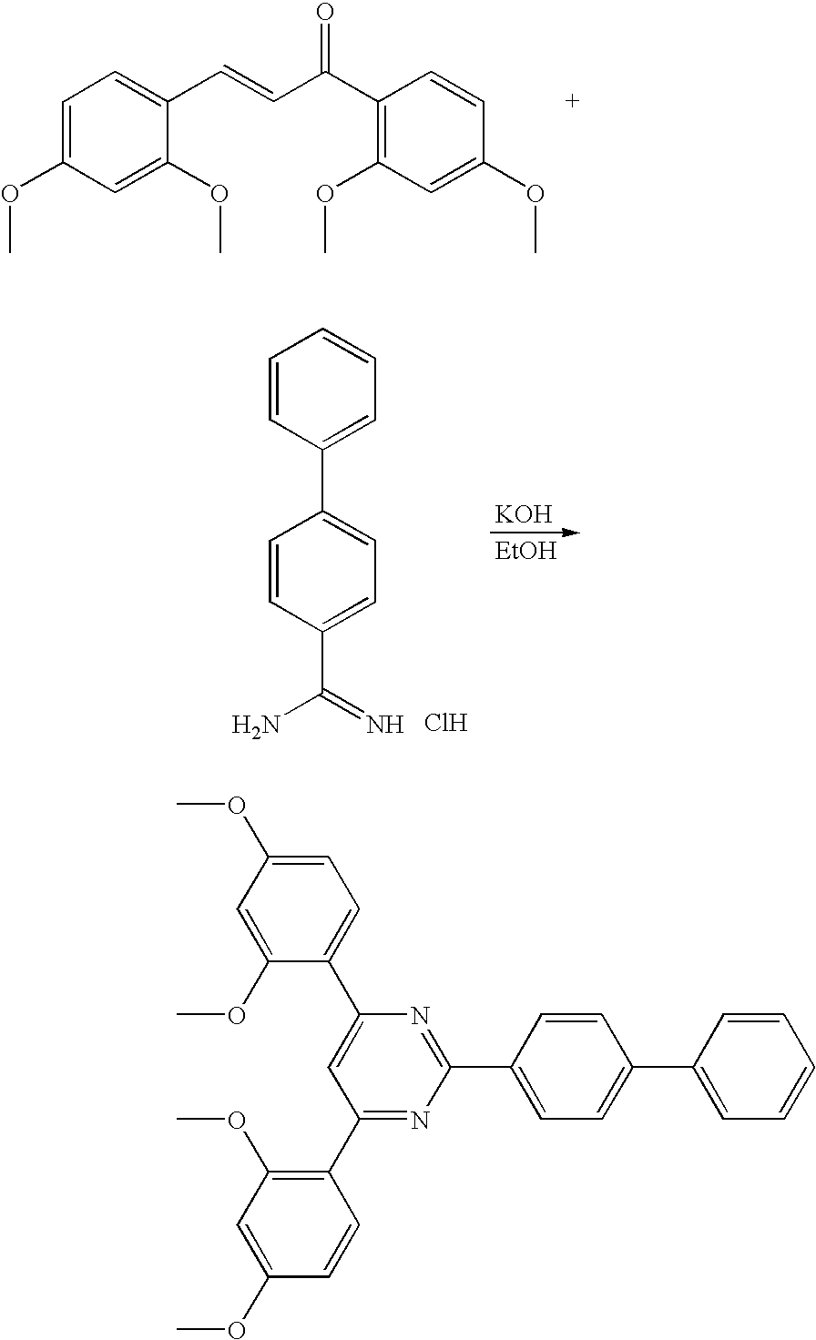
C1=C(OC)C=C(OC)C(C=CC(C2=C(OC)C=C(OC)C=C2)=O)=C1.Cl.C1(C2=CC=CC=C2)=CC=C(C(=N)N)C=C1.[KOH].[EtOH].C1=C(C2=CC=C(C3=NC(C4=CC=C(OC)C=C4OC)=CC(C4=C(OC)C=C(OC)C=C4)=N3)C=C2)C=CC=C1
